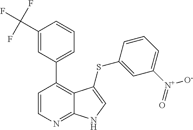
C1=CN=C2C(=C1C1=CC=CC(C(F)(F)F)=C1)C(SC1=CC([N+](=O)[O-])=CC=C1)=CN2
